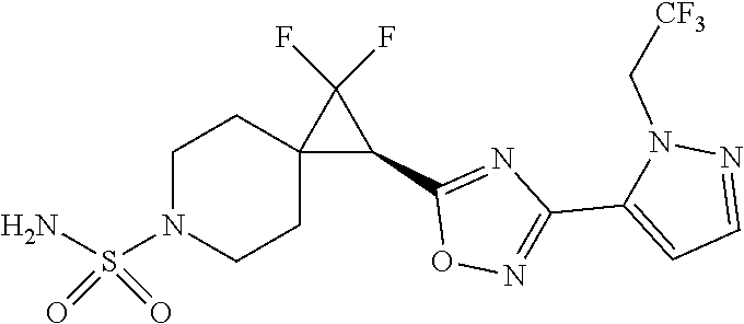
C1(C2=CC=NN2C[CF3])=NOC(C2C(F)(F)C23CCN(S(N)(=O)=O)CC3)=N1
